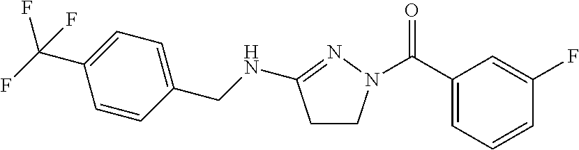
C1(C(=O)N2CCC(NCC3=CC=C(C(F)(F)F)C=C3)=N2)=CC=CC(F)=C1
